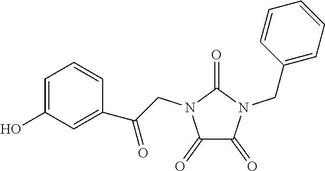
C1(=O)C(=O)N(CC2=CC=CC=C2)C(=O)N1CC(C1=CC(O)=CC=C1)=O
